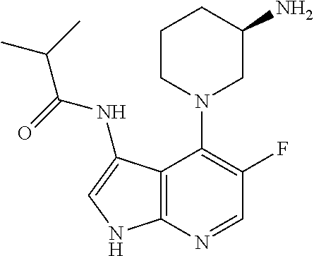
C1CN(C2=C(F)C=NC3=C2C(NC(=O)C(C)C)=CN3)CC(N)C1
